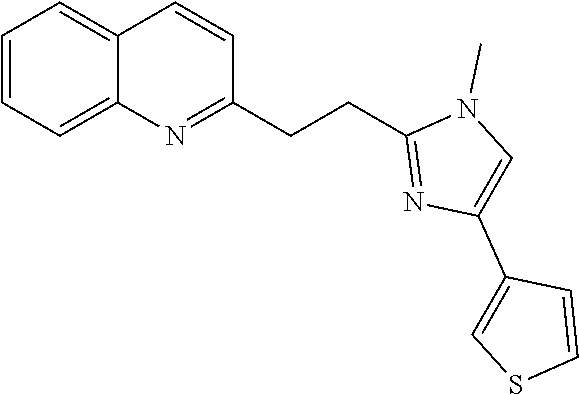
C1(CCC2=NC3=CC=CC=C3C=C2)=NC(C2=CSC=C2)=CN1C
